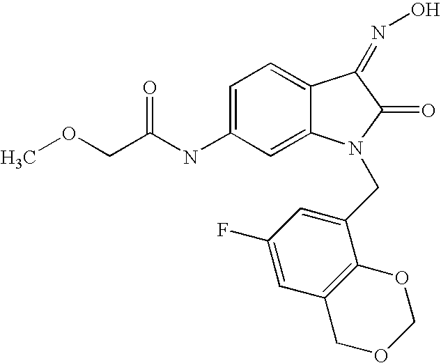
C1=C(NC(COC)=O)C=C2C(=C1)C(=NO)C(=O)N2CC1=CC(F)=CC2=C1OCOC2
